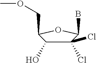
C1(Cl)(Cl)C(O)C(COC)OC1B
